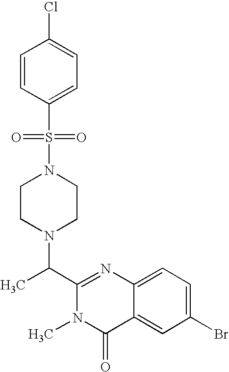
C1(C(N2CCN(S(=O)(=O)C3=CC=C(Cl)C=C3)CC2)C)=NC2=CC=C(Br)C=C2C(=O)N1C
